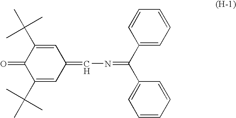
C1(C(C)(C)C)=CC(=CN=C(C2=CC=CC=C2)C2=CC=CC=C2)C=C(C(C)(C)C)C1=O
